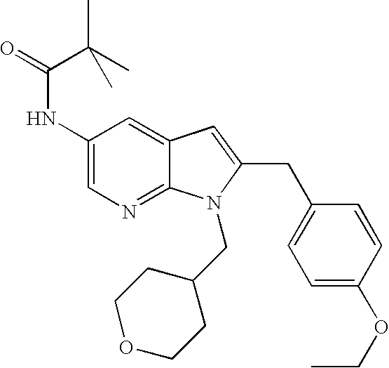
C1(NC(=O)C(C)(C)C)=CN=C2C(=C1)C=C(CC1=CC=C(OCC)C=C1)N2CC1CCOCC1
